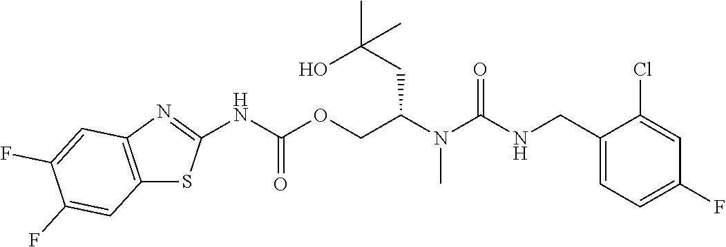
C1(Cl)=CC(F)=CC=C1CNC(N(C(COC(NC1=NC2=C(S1)C=C(F)C(F)=C2)=O)CC(O)(C)C)C)=O
